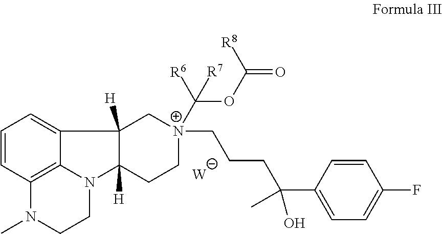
C1=CC2=C3C(=C1)C1([H])C([H])(N3CCN2C)CC[N+](CCCC(C2=CC=C(F)C=C2)(O)C)(C(OC(=O)[R8])([R6])[R7])C1.[W]
